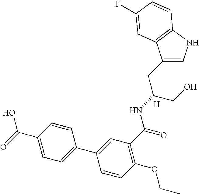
C1=C(CC(CO)NC(C2=C(OCC)C=CC(C3=CC=C(C(O)=O)C=C3)=C2)=O)C2=C(N1)C=CC(F)=C2.[H]
